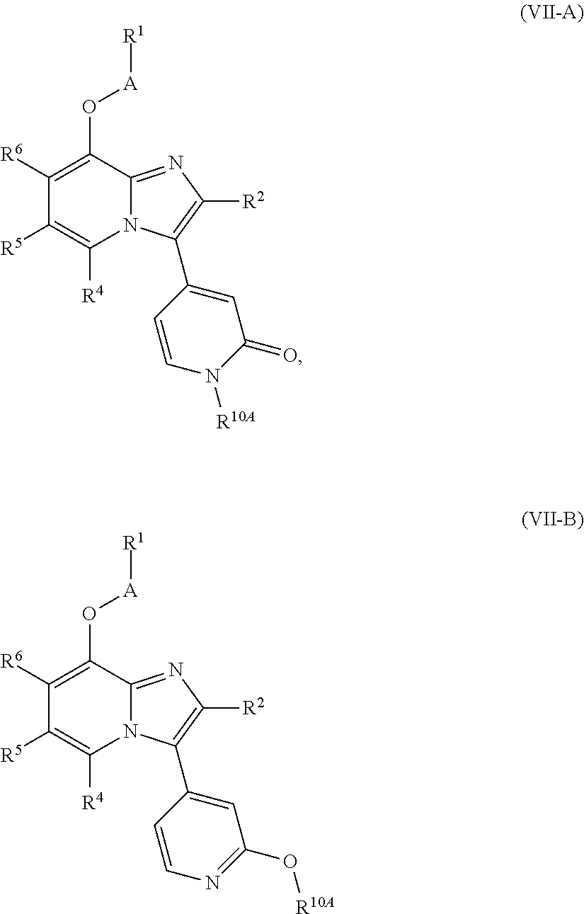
C1([R6])=C(O[A][R1])C2=NC([R2])=C(C3=CC(=O)N([R10A])C=C3)N2C([R4])=C1[R5].C1([R6])=C(O[A][R1])C2=NC([R2])=C(C3=CC(O[R10A])=NC=C3)N2C([R4])=C1[R5]
